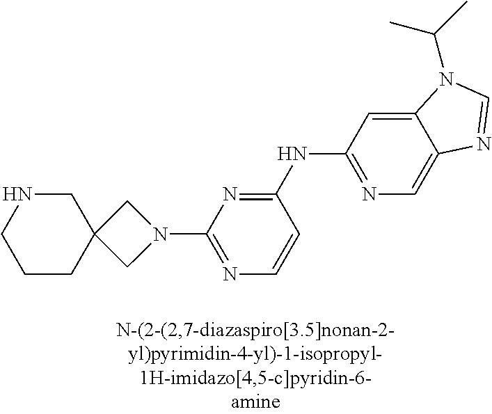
N1(C2=NC=CC(NC3=NC=C4C(=C3)N(C(C)C)C=N4)=N2)CC2(C1)CNCCC2
